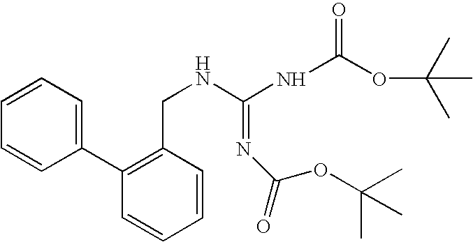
C1(C2=C(CNC(=NC(=O)OC(C)(C)C)NC(OC(C)(C)C)=O)C=CC=C2)=CC=CC=C1
